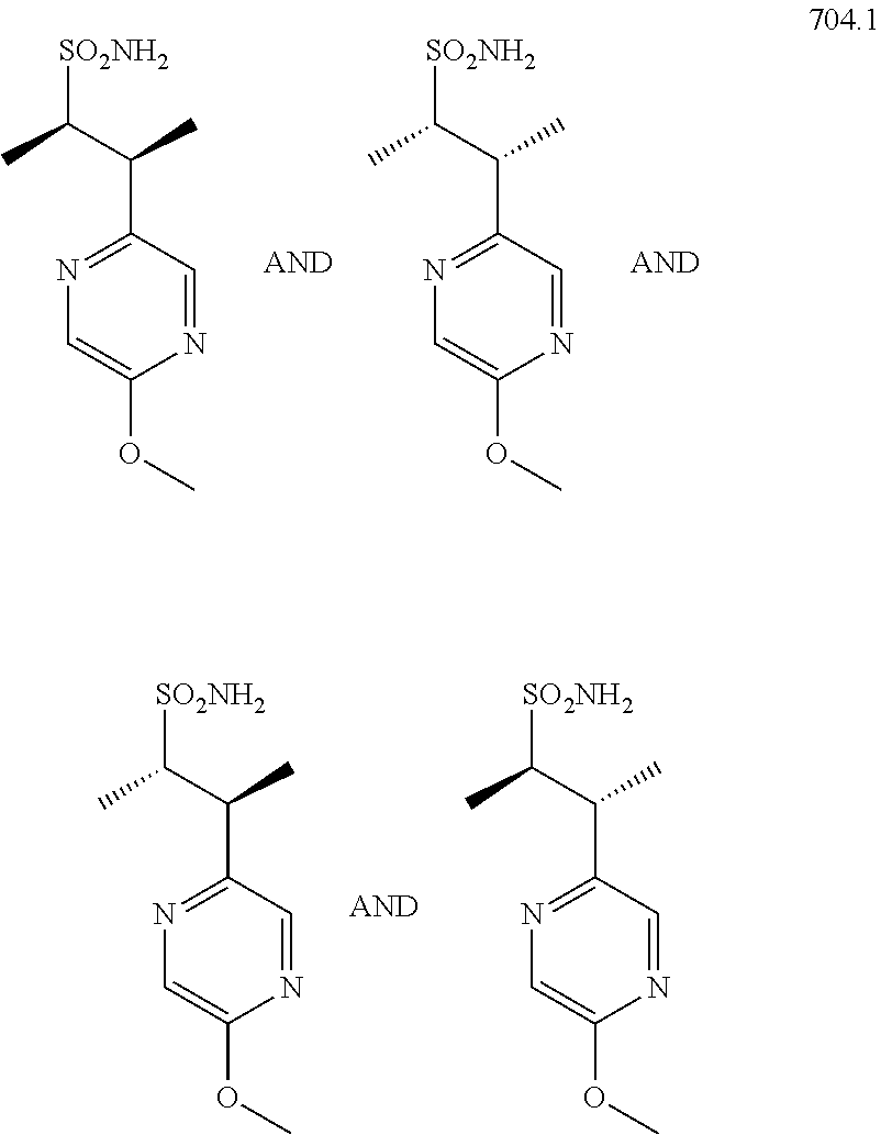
C1=C(OC)N=CC(C(C)C([SO2NH2])C)=N1.C1=C(OC)N=CC(C(C)C([SO2NH2])C)=N1.C1=C(OC)N=CC(C(C)C([SO2NH2])C)=N1.C1=C(OC)N=CC(C(C)C([SO2NH2])C)=N1
